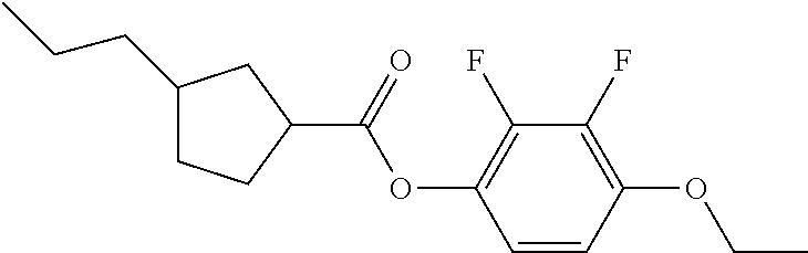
C1(CCC)CCC(C(OC2=C(F)C(F)=C(OCC)C=C2)=O)C1
